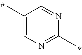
C1(C)=CN=C(C)N=C1
